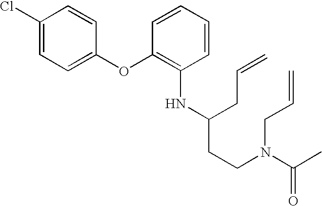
C(CCN(CC=C)C(=O)C)(CC=C)NC1=C(OC2=CC=C(Cl)C=C2)C=CC=C1
